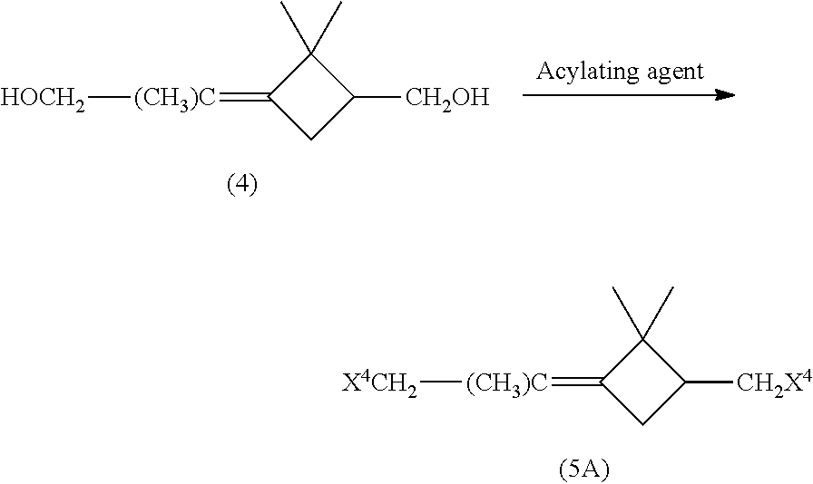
[HOCH2][(CH3)C]=C1CC([CH2OH])C1(C)C.[X4CH2][(CH3)C]=C1CC([CH2X4])C1(C)C
